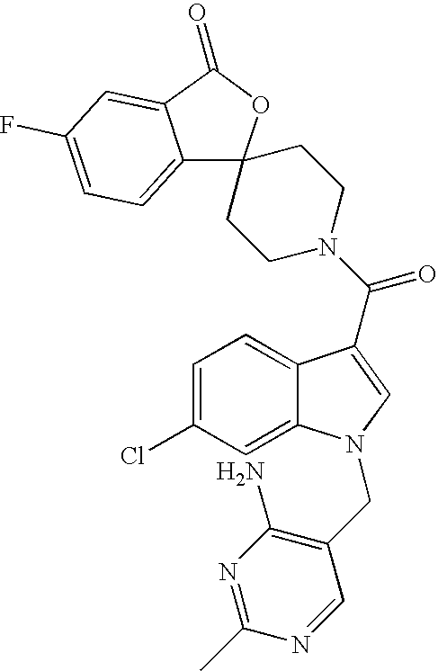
C12=CC=C(F)C=C1C(=O)OC21CCN(C(=O)C2=CN(CC3=C(N)N=C(C)N=C3)C3=CC(Cl)=CC=C32)CC1
